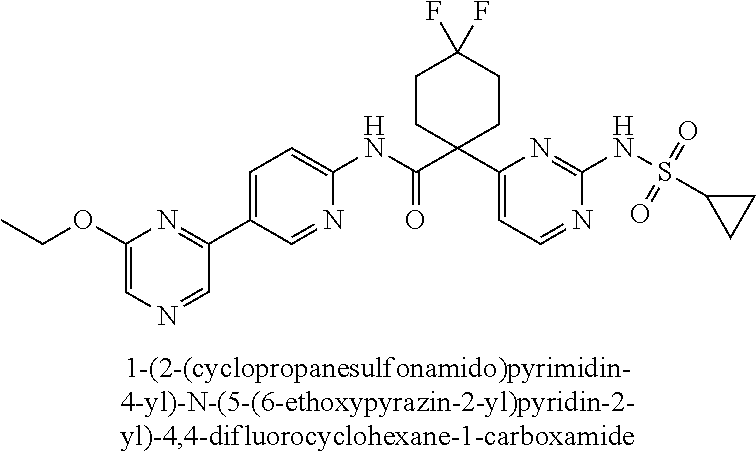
C1(NC(C2(C3=CC=NC(NS(C4CC4)(=O)=O)=N3)CCC(F)(F)CC2)=O)=CC=C(C2=NC(OCC)=CN=C2)C=N1
